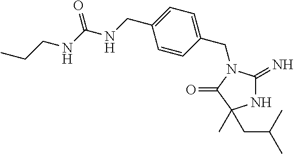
N1C(=N)N(CC2=CC=C(CNC(NCCC)=O)C=C2)C(=O)C1(C)CC(C)C
